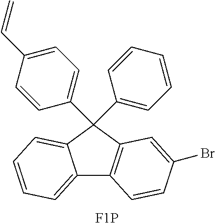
C12=CC=CC=C1C(C1=CC=C(C=C)C=C1)(C1=CC=CC=C1)C1=C2C=CC(Br)=C1.[F1P]
